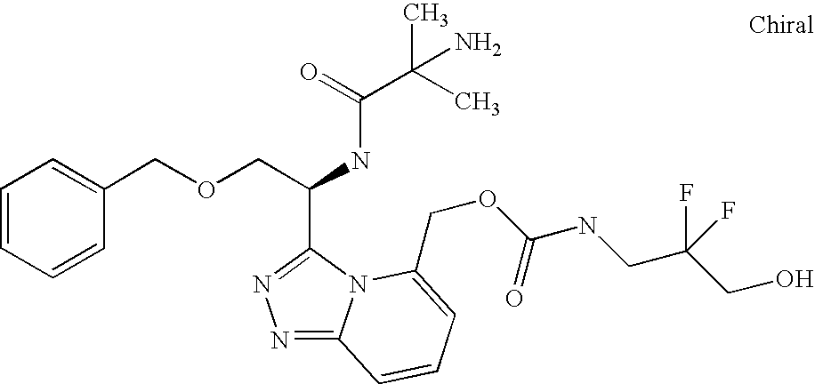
C(C(NC(=O)C(C)(N)C)C1=NN=C2N1C(COC(NCC(CO)(F)F)=O)=CC=C2)OCC1=CC=CC=C1
